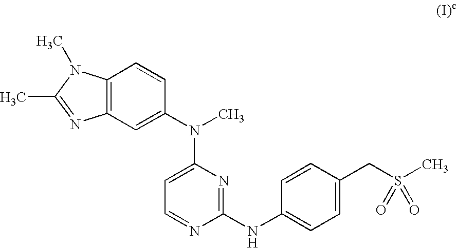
C12=C(N(C)C(C)=N1)C=CC(N(C)C1=CC=NC(NC3=CC=C(CS(C)(=O)=O)C=C3)=N1)=C2
